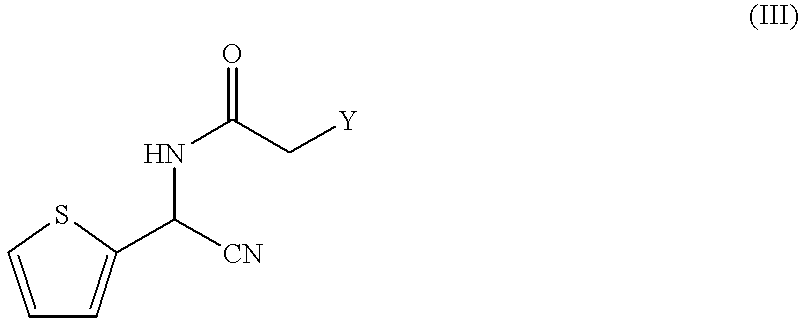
C1=CSC(C([CN])NC(=O)C[Y])=C1
